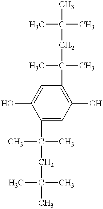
C1(C(CC(C)(C)C)(C)C)=CC(O)=C(C(CC(C)(C)C)(C)C)C=C1O
